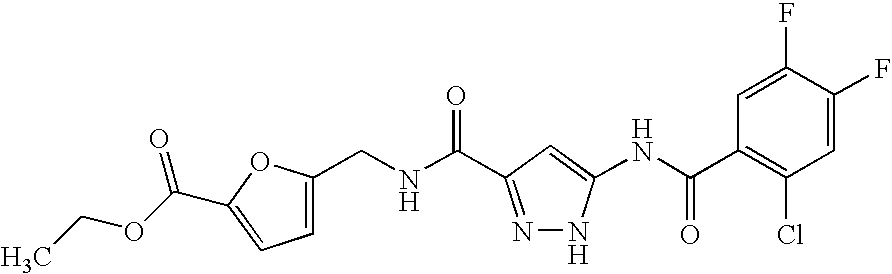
C1=C(CNC(=O)C2=NNC(NC(C3=C(Cl)C=C(F)C(F)=C3)=O)=C2)OC(C(OCC)=O)=C1
